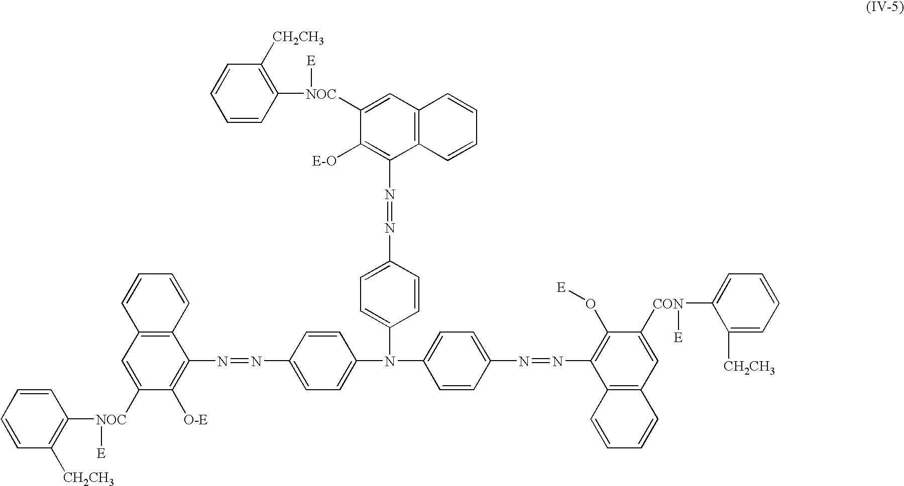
N(=NC1=C(O[E])C([CON](C2=CC=CC=C2[CH2CH3])[E])=CC2=C1C=CC=C2)C1=CC=C(N(C2=CC=C(N=NC3=C([O-E])C([NOC]([E])C4=C([CH2CH3])C=CC=C4)=CC4=C3C=CC=C4)C=C2)C2=CC=C(N=NC3=C([E-O])C([NOC]([E])C4=C([CH2CH3])C=CC=C4)=CC4=C3C=CC=C4)C=C2)C=C1
